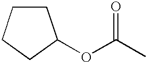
C1CCCC1OC(C)=O
